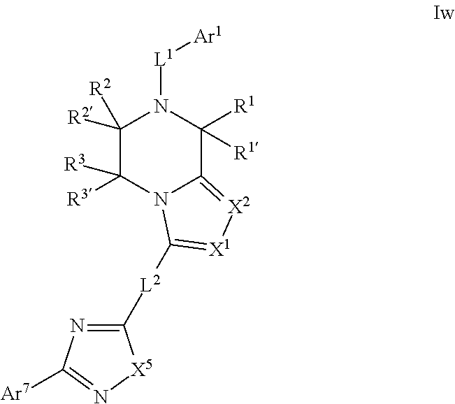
C1([R2])([R2])C([R3])([R3])N2C(=[X2][X1]=C2[L2]C2=NC([Ar7])=N[X5]2)C([R1])([R1])N1[L1][Ar1]
